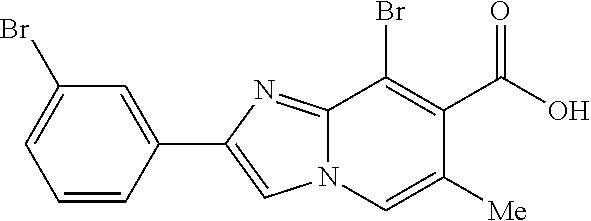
C1(Br)=C(C(=O)O)C([Me])=CN2C1=NC(C1=CC(Br)=CC=C1)=C2
